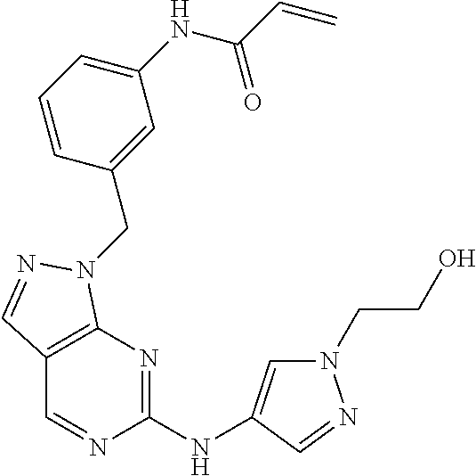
N1(CCO)C=C(NC2=NC3=C(C=N2)C=NN3CC2=CC(NC(C=C)=O)=CC=C2)C=N1
